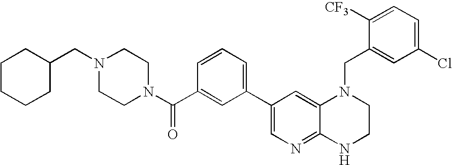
N1(C(C2=CC(C3=CN=C4C(=C3)N(CC3=CC(Cl)=CC=C3[CF3])CCN4)=CC=C2)=O)CCN(CC2CCCCC2)CC1
